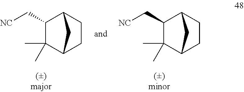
C1(C[NC])C(C)(C)C2CCC1C2.C1(C[NC])C(C)(C)C2CCC1C2
